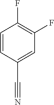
C1=CC(C#N)=CC(F)=C1F
